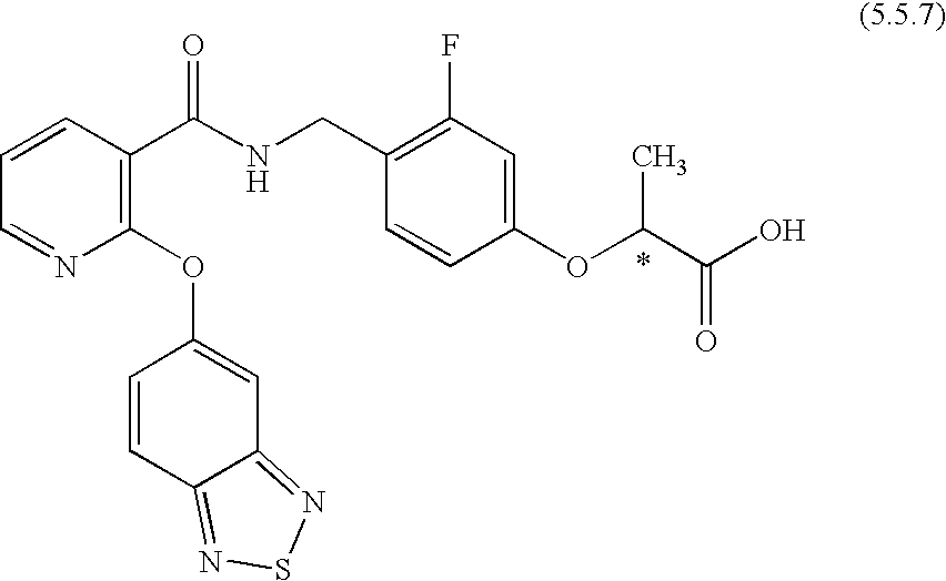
C1=NC(OC2=CC3=NSN=C3C=C2)=C(C(NCC2=C(F)C=C(OC(C(O)=O)C)C=C2)=O)C=C1
